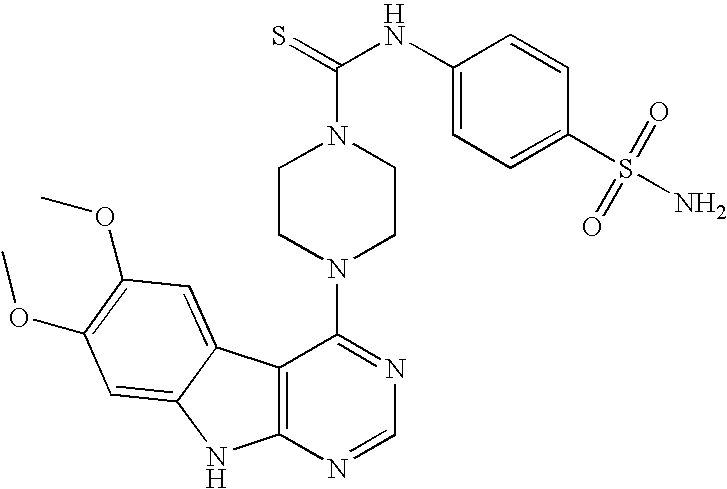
C12=C(N=CN=C1N1CCN(C(=S)NC3=CC=C(S(=O)(=O)N)C=C3)CC1)NC1=CC(OC)=C(OC)C=C21
